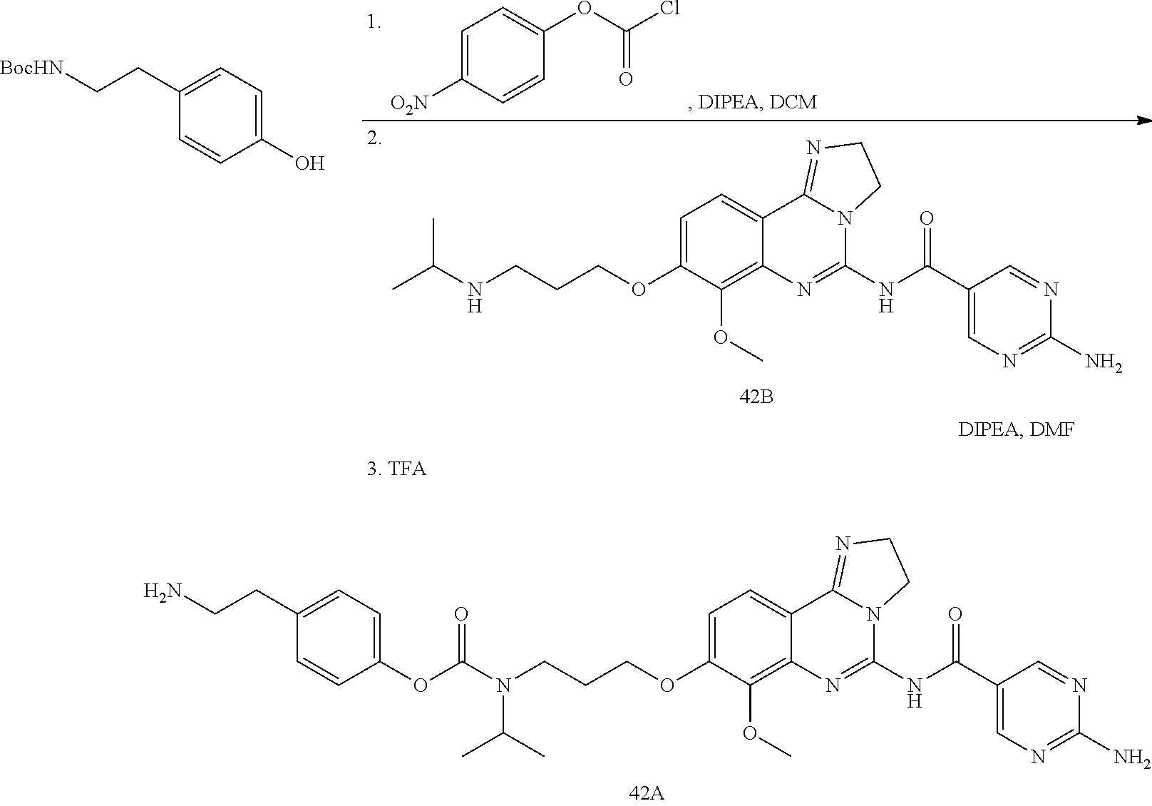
C1(N)=NC=C(C(NC2=NC3=C(OC)C(OCCCN(C(OC4=CC=C(CCN)C=C4)=O)C(C)C)=CC=C3C3=NCCN23)=O)C=N1.C1=CC([O2N])=CC=C1OC(=O)Cl.C1(O)=CC=C(CC[BocHN])C=C1.C1(N)=NC=C(C(NC2=NC3=C(OC)C(OCCCNC(C)C)=CC=C3C3=NCCN23)=O)C=N1
